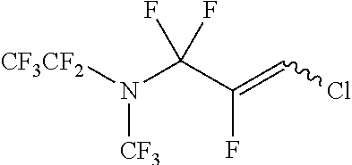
[CF3CF2]N(C(C(=CCl)F)(F)F)[CF3]
